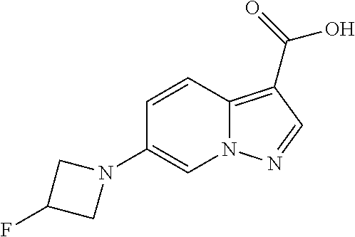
C1=CC2=C(C(=O)O)C=NN2C=C1N1CC(F)C1
